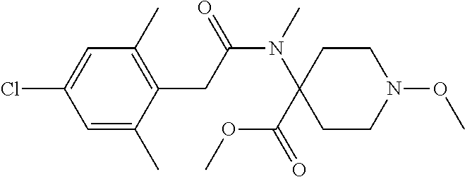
C1=C(Cl)C=C(C)C(CC(N(C2(C(OC)=O)CCN(OC)CC2)C)=O)=C1C
